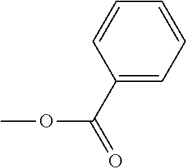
C1=CC(C(OC)=O)=CC=C1
